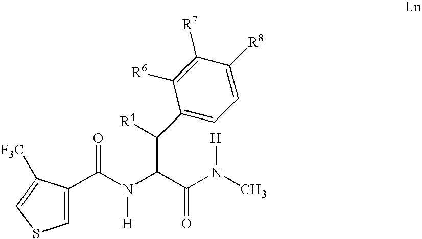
C1(C([R4])C(C(=O)N(C)[H])N(C(=O)C2=CSC=C2[F3C])[H])=CC=C([R8])C([R7])=C1[R6]
